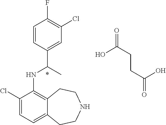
C1(Cl)=CC=C2C(=C1NC(C1=CC(Cl)=C(F)C=C1)C)CCNCC2.OC(CCC(=O)O)=O
